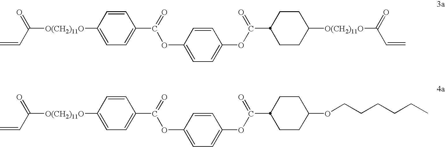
C=CC([O(CH2)11O]C1=CC=C(C(=O)OC2=CC=C(OC(=O)C3CCC([O(CH2)11O]C(C=C)=O)CC3)C=C2)C=C1)=O.C=CC([O(CH2)11O]C1=CC=C(C(=O)OC2=CC=C(OC(=O)C3CCC(OCCCCCC)CC3)C=C2)C=C1)=O
